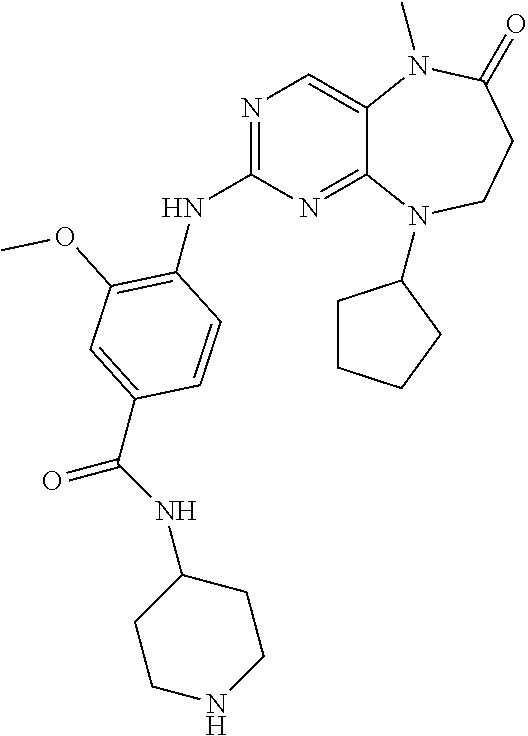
N1=C(NC2=C(OC)C=C(C(NC3CCNCC3)=O)C=C2)N=C2C(=C1)N(C)C(=O)CCN2C1CCCC1
